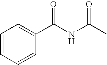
C1=CC=CC(C(=O)NC(=O)C)=C1
